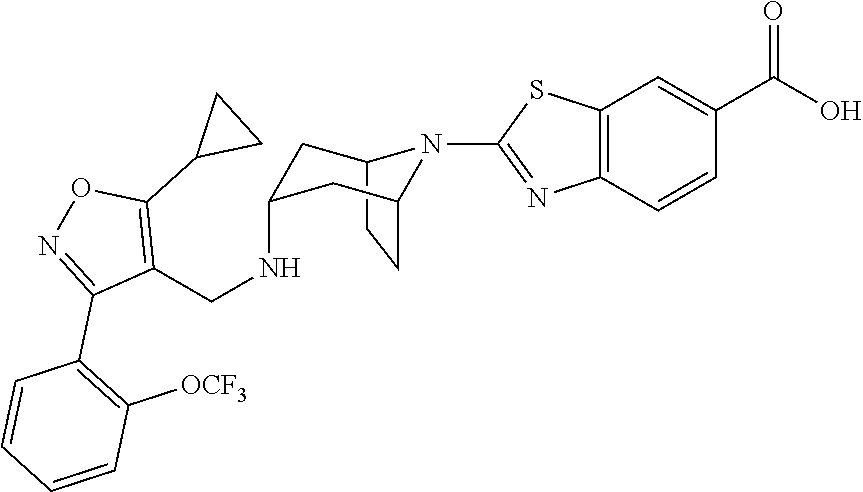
C12CCC(CC(NCC3=C(C4CC4)ON=C3C3=C([OCF3])C=CC=C3)C1)N2C1=NC2=C(C=C(C(O)=O)C=C2)S1
